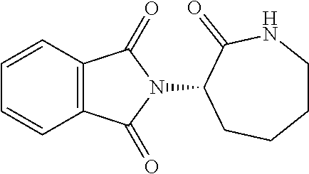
C1=CC2=C(C=C1)C(=O)N(C1CCCCNC1=O)C2=O
